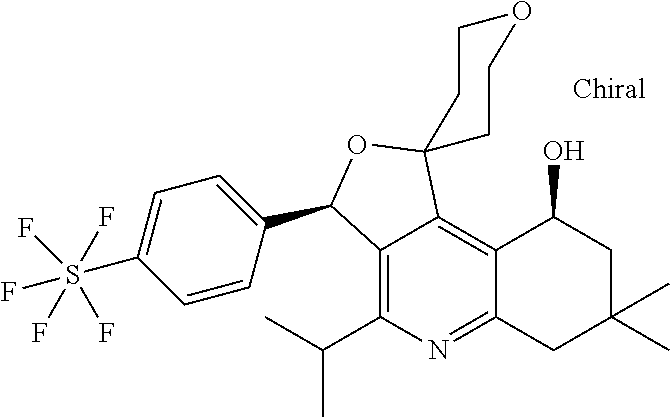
C12=C(C(C)C)N=C3C(=C1C1(OC2C2=CC=C(S(F)(F)(F)(F)F)C=C2)CCOCC1)C(O)CC(C)(C)C3
